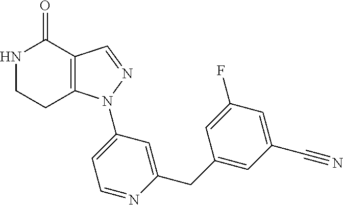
C12=C(C=NN1C1=CC=NC(CC3=CC(C#N)=CC(F)=C3)=C1)C(=O)NCC2
